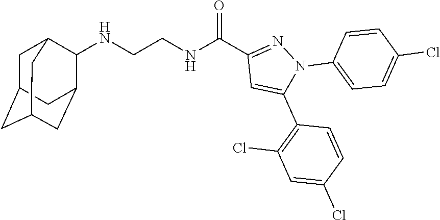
N(CCNC(C1=NN(C2=CC=C(Cl)C=C2)C(C2=C(Cl)C=C(Cl)C=C2)=C1)=O)C1C2CC3CC(CC1C3)C2
